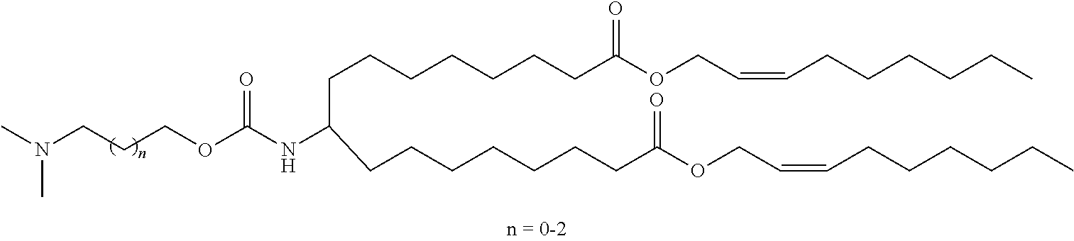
N(CCCOC(NC(CCCCCCCC(OCC=CCCCCCC)=O)CCCCCCCC(OCC=CCCCCCC)=O)=O)(C)C
